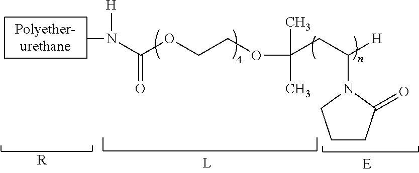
CN([H])C(OCCOC(C)(C)CC([H])N1CCCC1=O)=O.[R]
